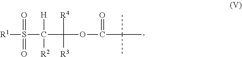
C(S(=O)(=O)[R1])(C(OC(C(C)(C)C)=O)([R4])[R3])([H])[R2]
